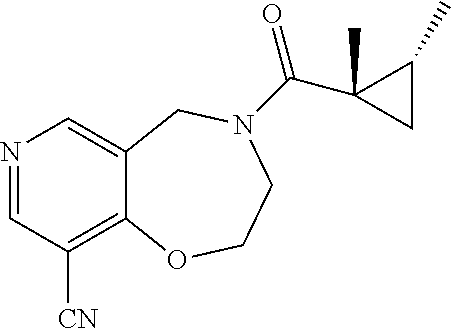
N1=CC([CN])=C2C(=C1)CN(C(=O)C1(C)CC1C)CCO2
